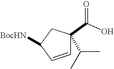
C1=CC([BocHN])CC1(C(O)=O)C(C)C
